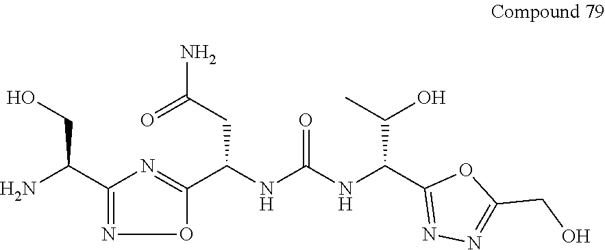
O1C(C(NC(NC(C2=NN=C(CO)O2)C(O)C)=O)CC(N)=O)=NC(C(N)CO)=N1
